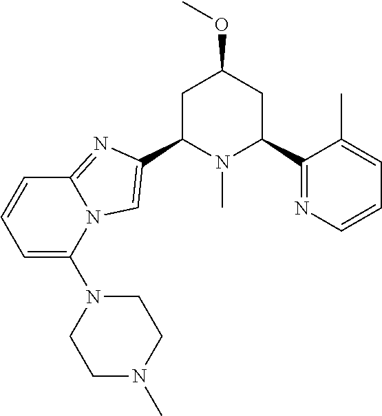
C1C(C2=CN3C(=N2)C=CC=C3N2CCN(C)CC2)N(C)C(C2=NC=CC=C2C)CC1OC
